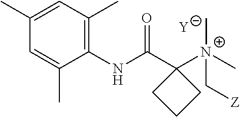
[Y].C1=C(C)C(NC(C2([N+](C[Z])(C)C)CCC2)=O)=C(C)C=C1C
